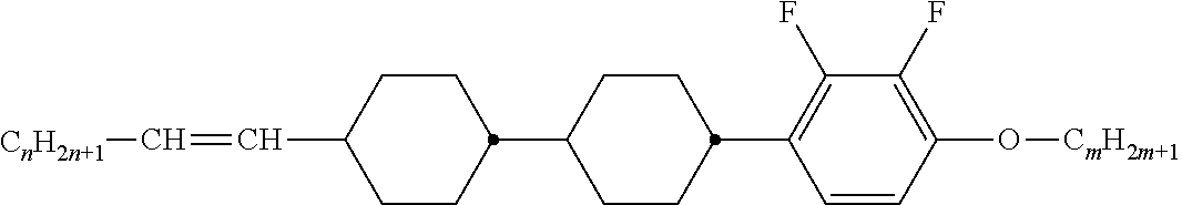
C1(F)=C(C2CCC(C3CCC(C=C[CnH2n+1])CC3)CC2)C=CC(O[CmH2m+1])=C1F
